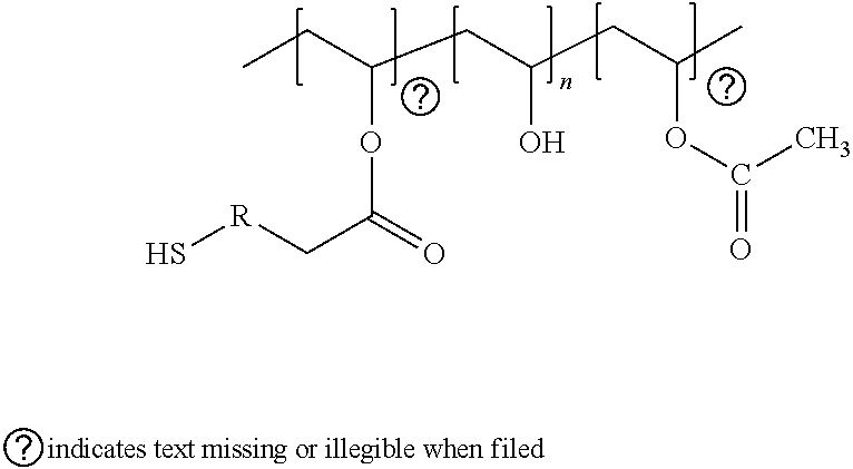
CCC(OC(C[R]S)=O)CC(O)CC(C)OC(=O)C
